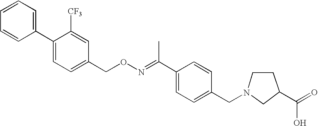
C1(C2=CC=C(CON=C(C3=CC=C(CN4CCC(C(=O)O)C4)C=C3)C)C=C2[CF3])=CC=CC=C1
